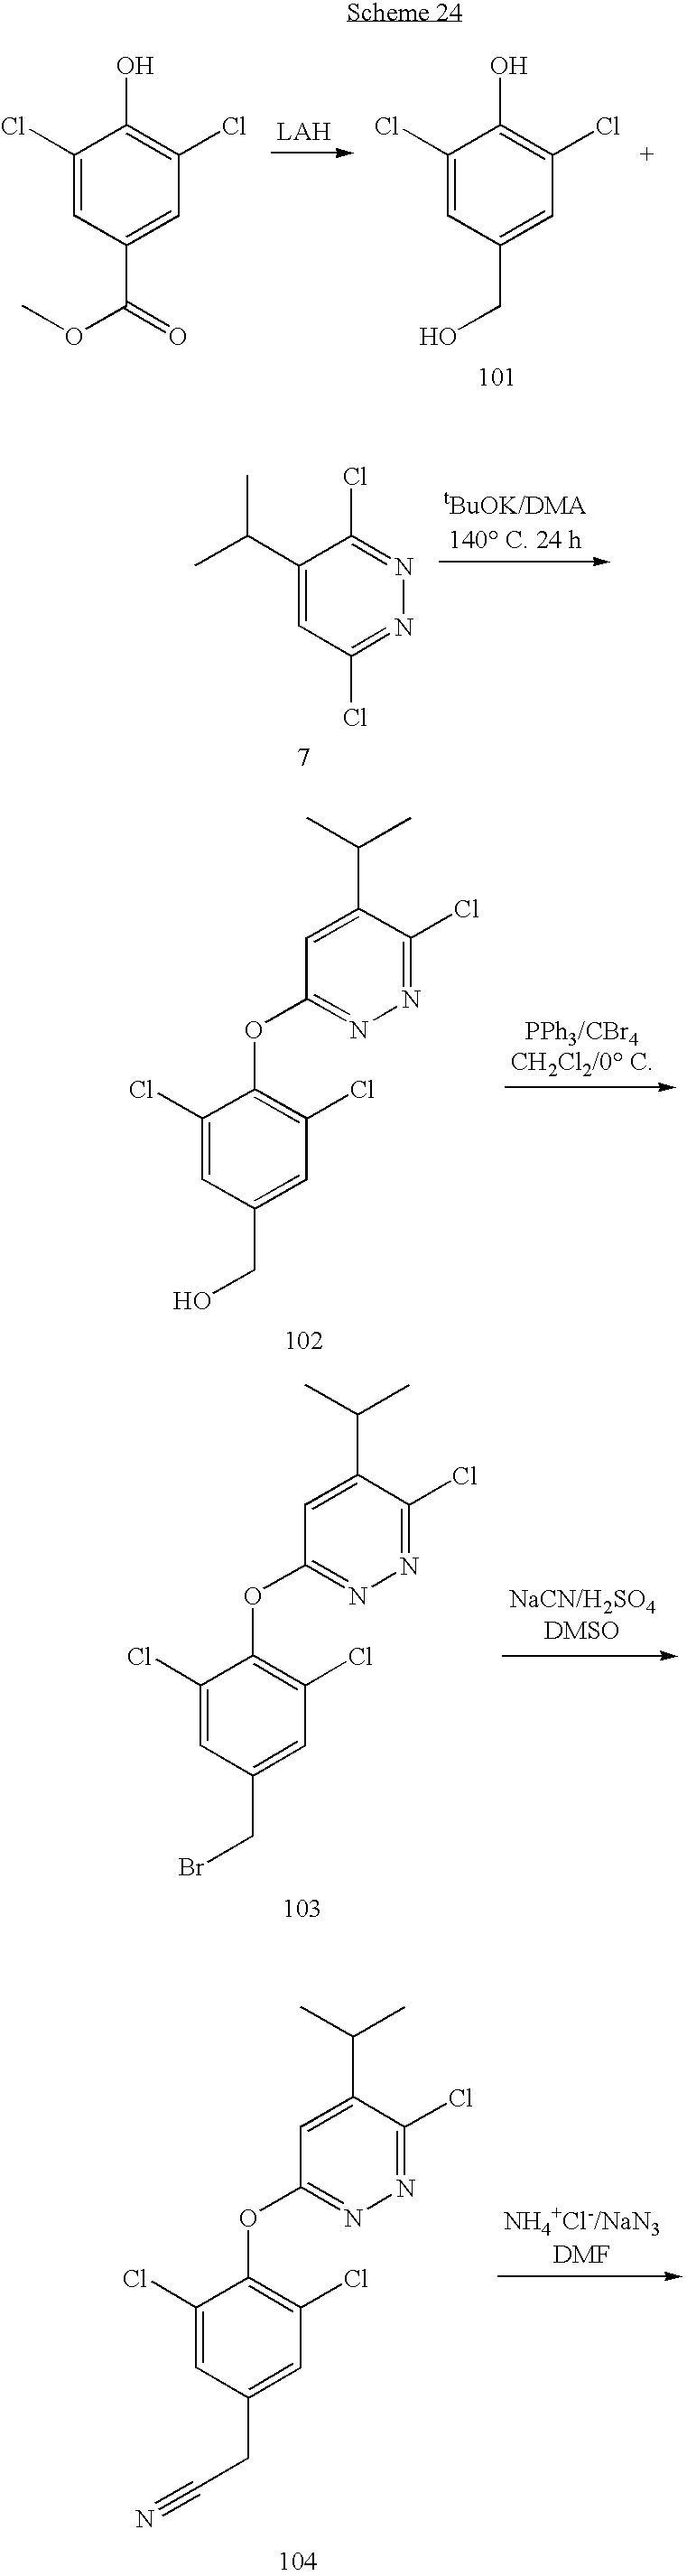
C1(C(C)C)=CC(Cl)=NN=C1Cl.C1=C(C(C)C)C(Cl)=NN=C1OC1=C(Cl)C=C(CO)C=C1Cl.C1(Cl)=CC(CO)=CC(Cl)=C1O.C1(Cl)=CC(C(=O)OC)=CC(Cl)=C1O.C1=C(C(C)C)C(Cl)=NN=C1OC1=C(Cl)C=C(CBr)C=C1Cl.C1=C(C(C)C)C(Cl)=NN=C1OC1=C(Cl)C=C(CC#N)C=C1Cl
